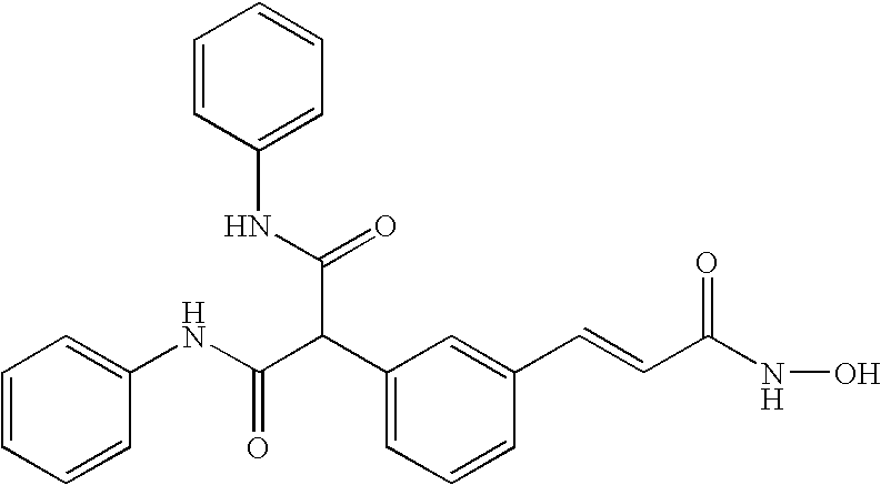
C1=CC=CC(NC(C(C2=CC=CC(C=CC(NO)=O)=C2)C(NC2=CC=CC=C2)=O)=O)=C1
